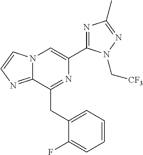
N12C(=NC=C1)C(CC1=CC=CC=C1F)=NC(C1=NC(C)=NN1C[CF3])=C2
